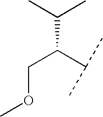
CC(C)C(C(C)C)COC
